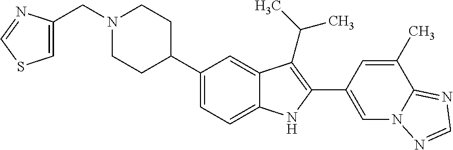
C1(C2CCN(CC3=CSC=N3)CC2)=CC=C2C(=C1)C(C(C)C)=C(C1=CN3C(=NC=N3)C(C)=C1)N2
